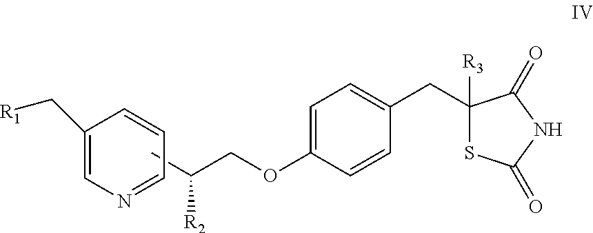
C(C)(COC1=CC=C(CC2([R3])SC(=O)NC2=O)C=C1)[R2].C1(C[R1])=CN=CC=C1
